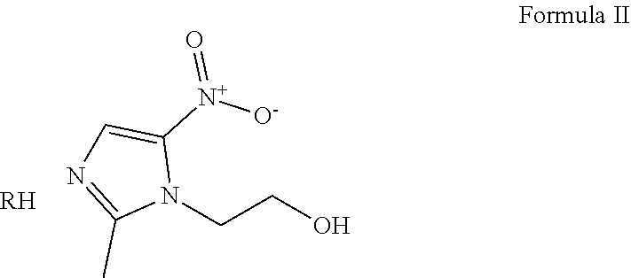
N1(CCO)C([N+]([O-])=O)=CN=C1C.[RH]
